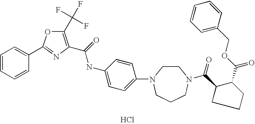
C1=CC(C2=NC(C(=O)NC3=CC=C(N4CCN(C(=O)C5C(C(OCC6=CC=CC=C6)=O)CCC5)CCC4)C=C3)=C(C(F)(F)F)O2)=CC=C1.Cl
